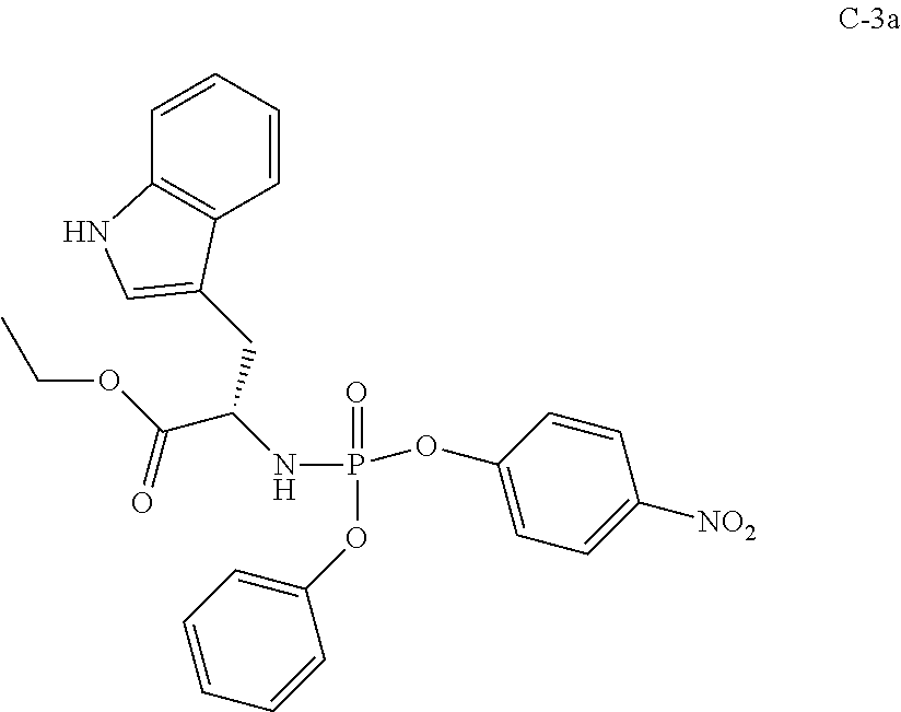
P(=O)(OC1=CC=CC=C1)(NC(C(OCC)=O)CC1=CNC2=C1C=CC=C2)OC1=CC=C([NO2])C=C1
